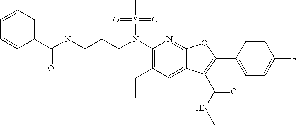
C(CN(C1=C(CC)C=C2C(=N1)OC(C1=CC=C(F)C=C1)=C2C(NC)=O)S(C)(=O)=O)CN(C(C1=CC=CC=C1)=O)C
